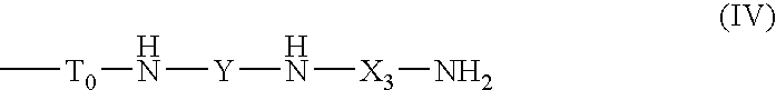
C[T0]N[Y]N[X3]N
